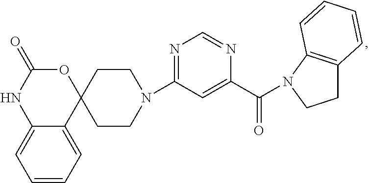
N1(C2=NC=NC(C(=O)N3C4=C(CC3)C=CC=C4)=C2)CCC2(CC1)OC(=O)NC1=CC=CC=C21
